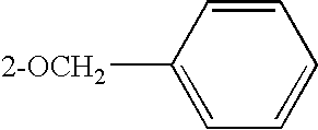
C1=CC([2-OCH2])=CC=C1
